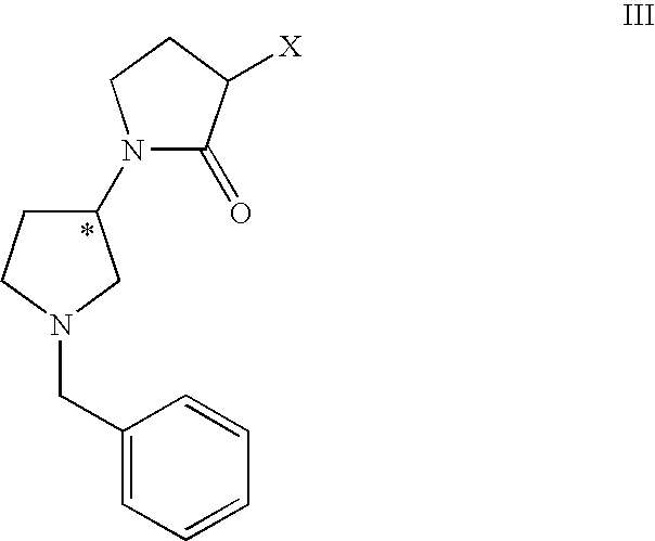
C1(N2C(=O)C([X])CC2)CCN(CC2=CC=CC=C2)C1
